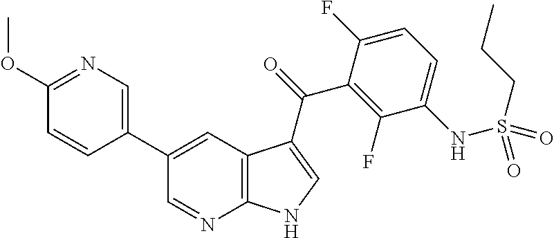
C12=C(C=C(C3=CN=C(OC)C=C3)C=N1)C(C(=O)C1=C(F)C(NS(CCC)(=O)=O)=CC=C1F)=CN2
